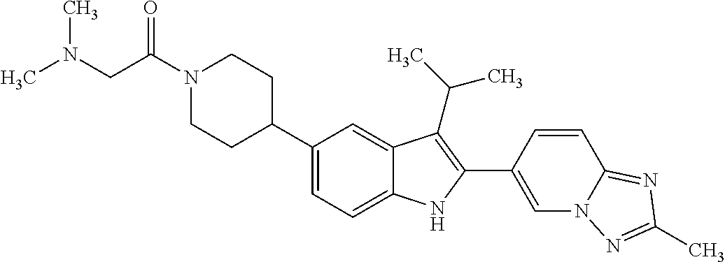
C(N1CCC(C2=CC=C3C(=C2)C(C(C)C)=C(C2=CN4C(=NC(C)=N4)C=C2)N3)CC1)(CN(C)C)=O
